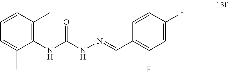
C1=CC(C)=C(NC(NN=CC2=C(F)C=C(F)C=C2)=O)C(C)=C1
